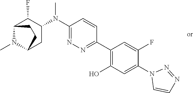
C1(N(C2=NN=C(C3=C(O)C=C(N4C=CN=N4)C(F)=C3)C=C2)C)C(F)C2N(C)C(C1)CC2
